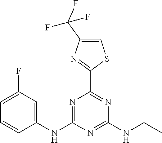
C1(C2=NC(NC(C)C)=NC(NC3=CC(F)=CC=C3)=N2)=NC(C(F)(F)F)=CS1
